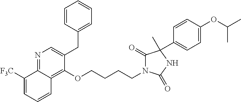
C1=CC(CC2=CN=C3C(=C2OCCCCN2C(=O)C(C4=CC=C(OC(C)C)C=C4)(C)NC2=O)C=CC=C3[F3C])=CC=C1
